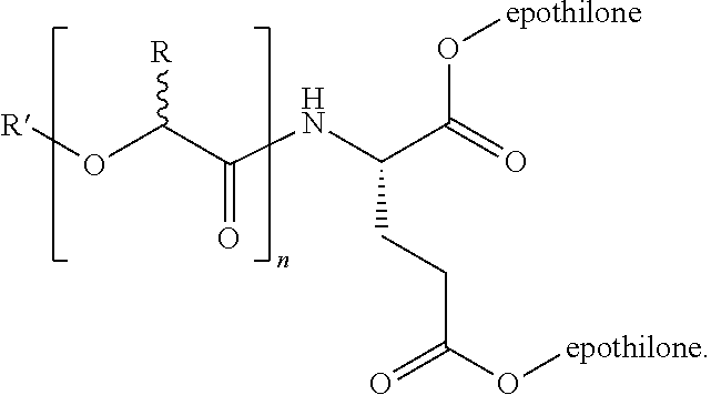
[R]OC(C(NC(C(=O)O[epothilone])CCC(O[epothilone])=O)=O)[R]
